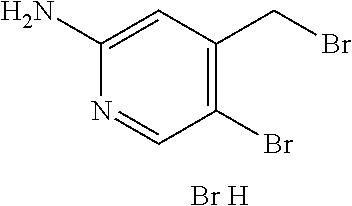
N1=CC(Br)=C(CBr)C=C1N.[Br H]
